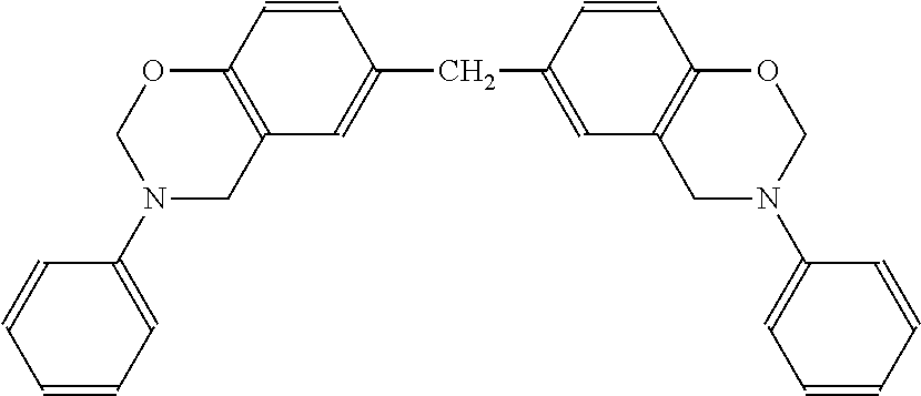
C1=CC2=C(C=C1CC1=CC3=C(C=C1)OCN(C1=CC=CC=C1)C3)CN(C1=CC=CC=C1)CO2
